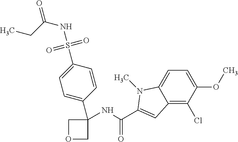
C1=C(C2(NC(=O)C3=CC4=C(Cl)C(OC)=CC=C4N3C)COC2)C=CC(S(NC(=O)CC)(=O)=O)=C1
